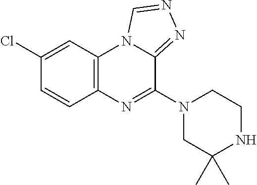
C12=C(C=C(Cl)C=C1)N1C(=NN=C1)C(N1CC(C)(C)NCC1)=N2
